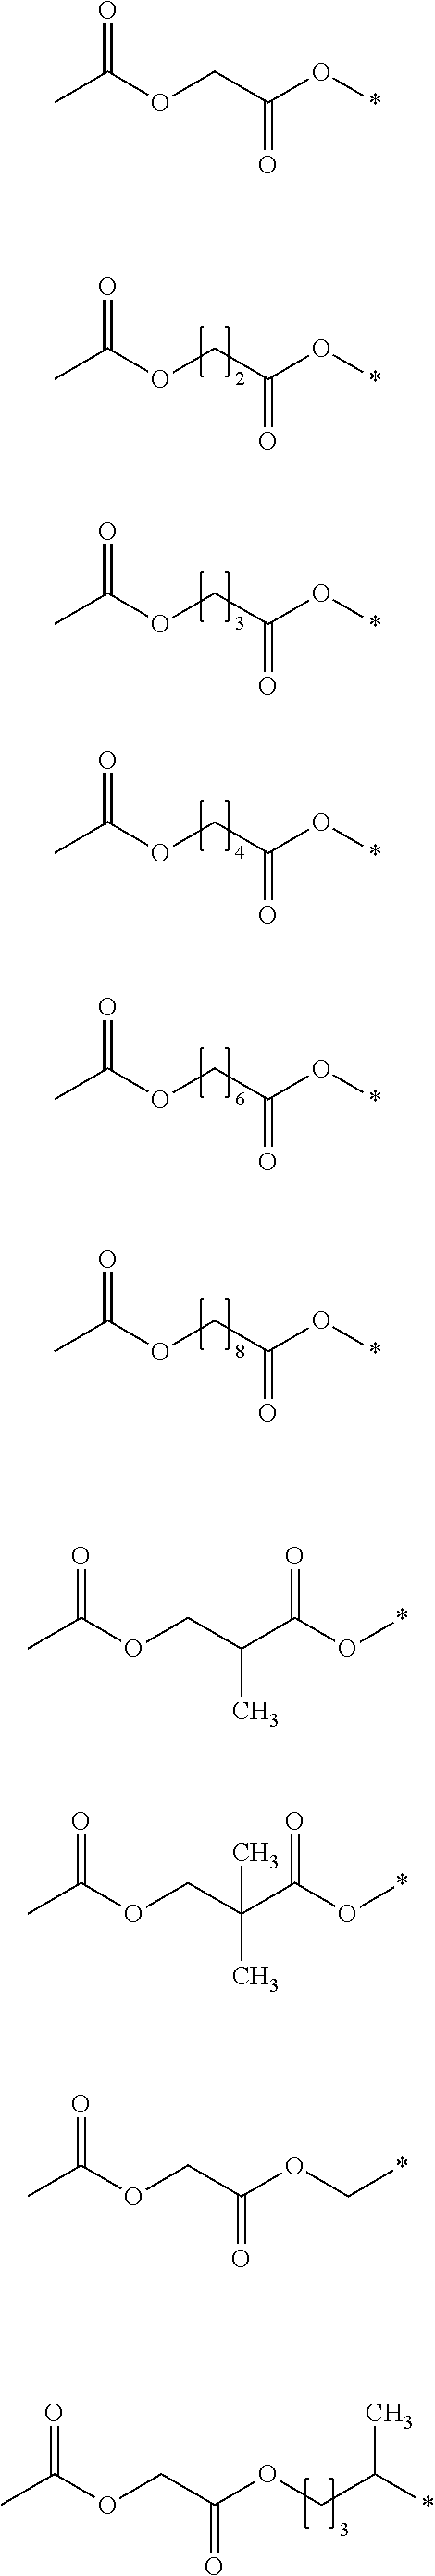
CC(OCC(O*)=O)=O.CC(OCC(O*)=O)=O.CC(OCC(O*)=O)=O.CC(OCC(O*)=O)=O.CC(OCC(O*)=O)=O.CC(OCC(OCC(C)*)=O)=O.CC(OCC(O*)=O)=O.CC(OCC(C)C(O*)=O)=O.CC(OCC(C)(C(O*)=O)C)=O.CC(OCC(OC*)=O)=O
